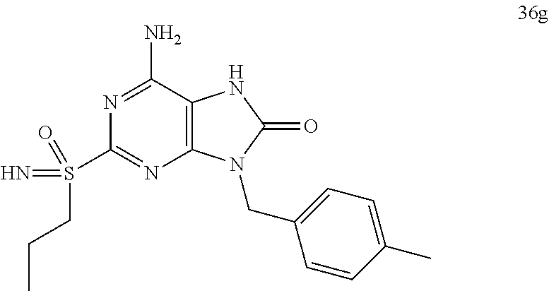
N1=C(N)C2=C(N=C1S(=N)(=O)CCC)N(CC1=CC=C(C)C=C1)C(=O)N2
